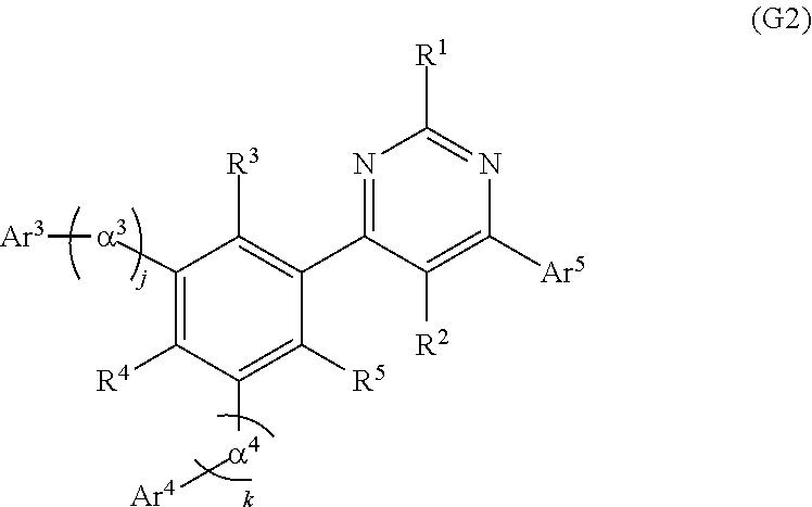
C1([a3][Ar3])=C([R4])C([a4][Ar4])=C([R5])C(C2=NC([R1])=NC([Ar5])=C2[R2])=C1[R3]
